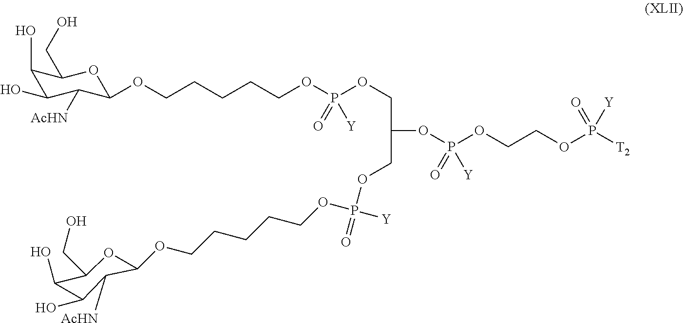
C1(O)C(O)C([AcHN])C(OCCCCCOP(OCC(OP(OCCOP(=O)([Y])[T2])(=O)[Y])COP(OCCCCCOC2OC(CO)C(O)C(O)C2[AcHN])([Y])=O)(=O)[Y])OC1CO
